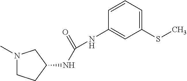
N1(C)CCC(NC(NC2=CC(SC)=CC=C2)=O)C1
